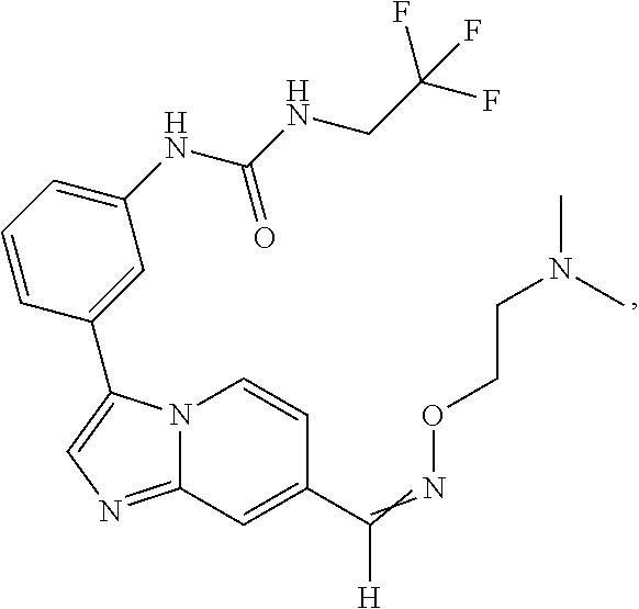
N12C(=NC=C1C1=CC(NC(NCC(F)(F)F)=O)=CC=C1)C=C(C(=NOCCN(C)C)[H])C=C2
